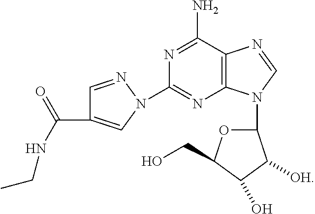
C1=NN(C2=NC3=C(C(N)=N2)N=CN3C2OC(CO)C(O)C2[OH])C=C1C(NCC)=O
